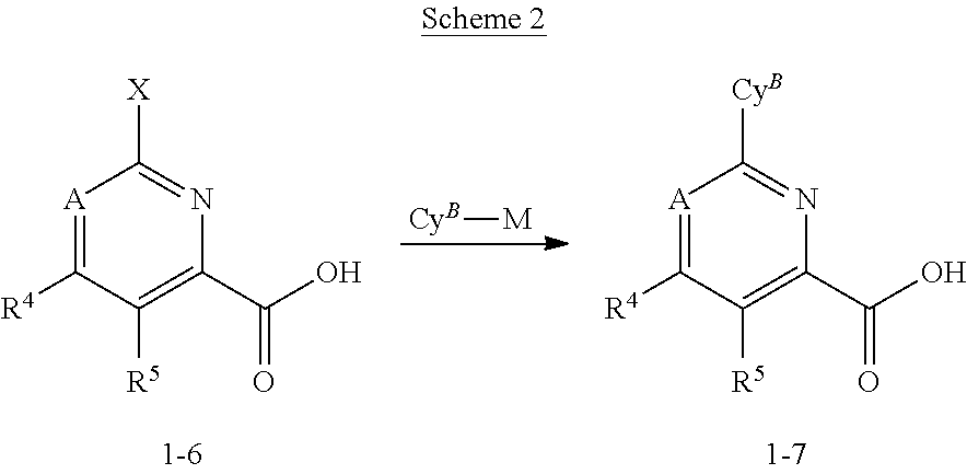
[A]1=C([R4])C([R5])=C(C(O)=O)N=C1[CyB].[CyB][M].[A]1=C([R4])C([R5])=C(C(O)=O)N=C1[X]
